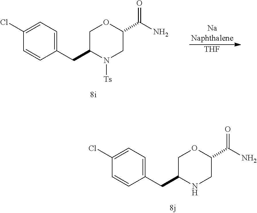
C1=CC(CC2N([Ts])CC(C(N)=O)OC2)=CC=C1Cl.[THF].C1=CC(CC2NCC(C(N)=O)OC2)=CC=C1Cl
